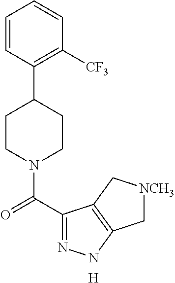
C1=CC(C2CCN(C(C3=NNC4=C3C[NCH3]C4)=O)CC2)=C([CF3])C=C1.[H]
